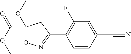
C1(OC)(C(=O)OC)ON=C(C2=C(F)C=C(C#N)C=C2)C1
